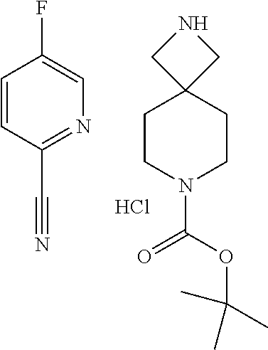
C1=CC(C#N)=NC=C1F.N1CC2(C1)CCN(C(OC(C)(C)C)=O)CC2.Cl
